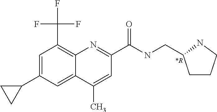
C1(C)=CC(C(NCC2CCCN2)=O)=NC2=C(C(F)(F)F)C=C(C3CC3)C=C12.[*R]
